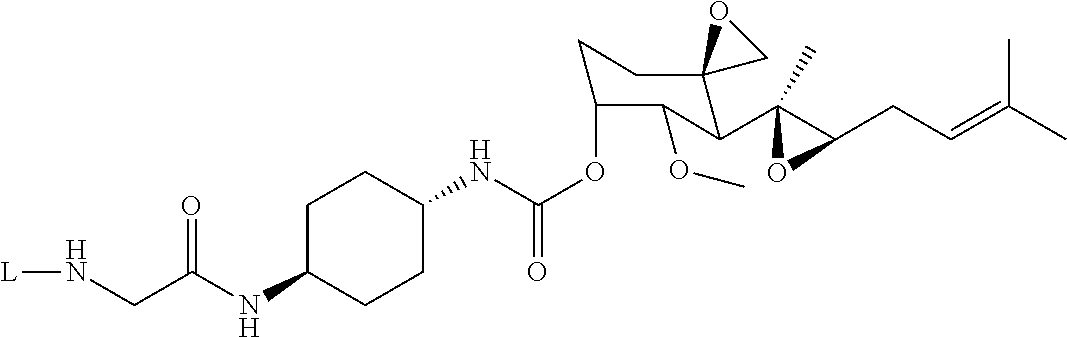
C1C(NC(CN[L])=O)CCC(NC(OC2CCC3(C(C4(C)C(CC=C(C)C)O4)C2OC)CO3)=O)C1
